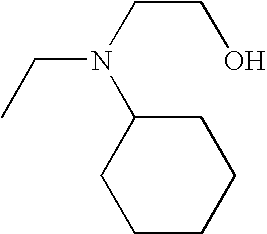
C(C)N(C1CCCCC1)CCO
